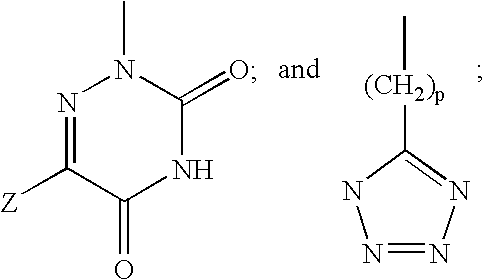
N1=C([Z])C(=O)NC(=O)N1C.N1=NN=C([(CH2)p]C)N1
